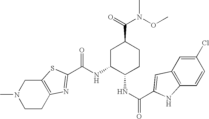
N(C1C(NC(=O)C2=CC3=C(C=CC(Cl)=C3)N2)CCC(C(=O)N(OC)C)C1)C(=O)C1=NC2=C(CN(C)CC2)S1
